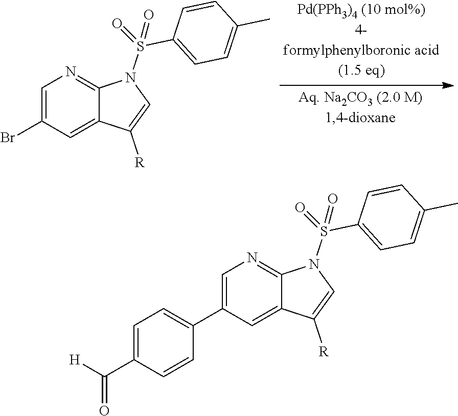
C12=CC(Br)=CN=C1N(S(=O)(=O)C1=CC=C(C)C=C1)C=C2[R].C12=CC(C3=CC=C(C([H])=O)C=C3)=CN=C1N(S(=O)(=O)C1=CC=C(C)C=C1)C=C2[R]
